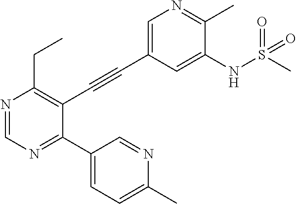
N1=CN=C(C2=CC=C(C)N=C2)C(C#CC2=CN=C(C)C(NS(C)(=O)=O)=C2)=C1CC
